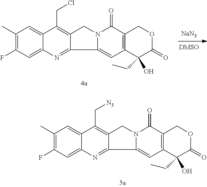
[NaN3].C1(CC)(O)C2=C(C(=O)N3C(=C2)C2=NC4=CC(F)=C(C)C=C4C(CCl)=C2C3)COC1=O.C1(CC)(O)C2=C(C(=O)N3C(=C2)C2=NC4=CC(F)=C(C)C=C4C(C[N3])=C2C3)COC1=O
